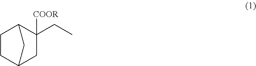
C1CC2CC([COOR])(CC)C1C2
